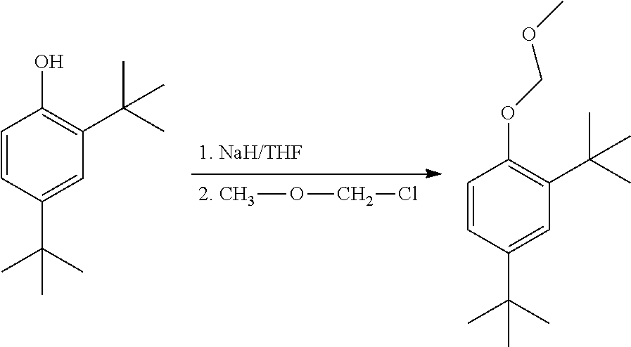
COCCl.C1=CC(C(C)(C)C)=CC(C(C)(C)C)=C1O.C1=CC(C(C)(C)C)=CC(C(C)(C)C)=C1OCOC
